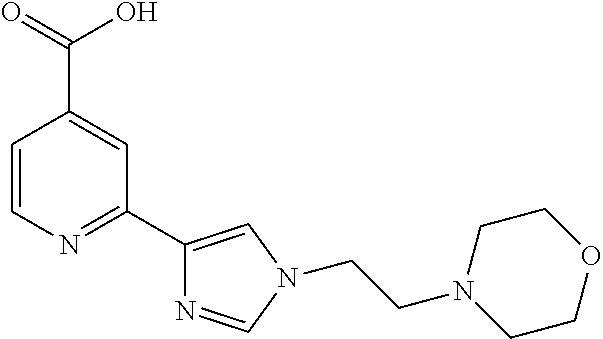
C1=CN=C(C2=CN(CCN3CCOCC3)C=N2)C=C1C(O)=O
